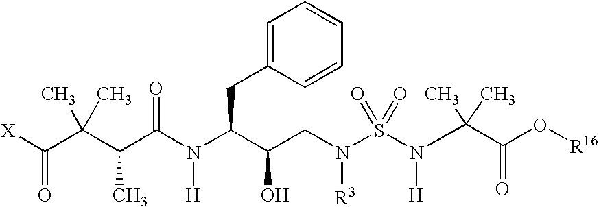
C([X])(=O)C(C(C(N(C(C(CN(S(N(C(C(O[R16])=O)(C)C)[H])(=O)=O)[R3])O)CC1=CC=CC=C1)[H])=O)C)(C)C
